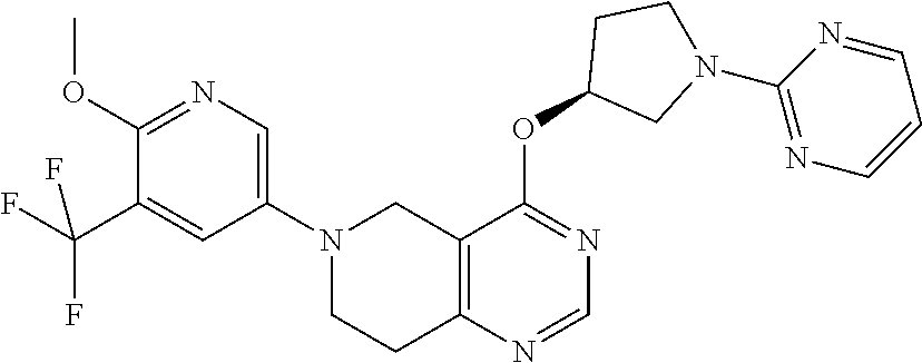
C1(N2CCC3=C(C2)C(OC2CN(C4=NC=CC=N4)CC2)=NC=N3)=CN=C(OC)C(C(F)(F)F)=C1
